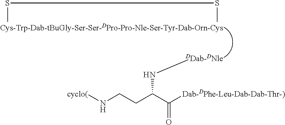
S(C)SC.N(C(CCN[cyclo(])C([Dab-DPhe-Leu-Dab-Dab-Thr-)])=O)[DDab-DNle]
